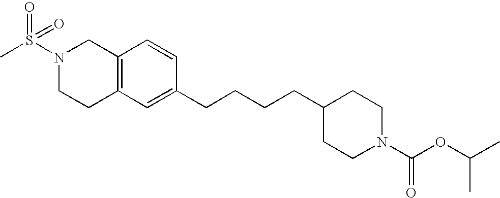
C12=C(C=C(CCCCC3CCN(C(OC(C)C)=O)CC3)C=C1)CCN(S(C)(=O)=O)C2
